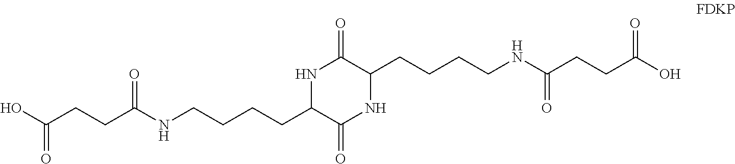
N1C(=O)C(CCCCNC(CCC(O)=O)=O)NC(=O)C1CCCCNC(CCC(O)=O)=O
